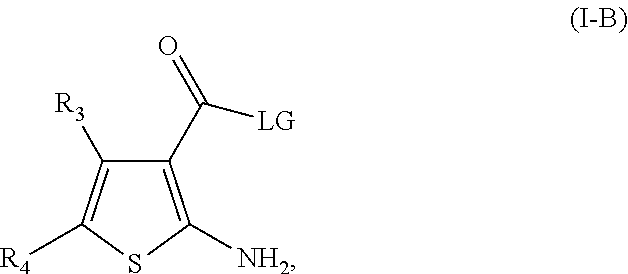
C1(C([LG])=O)=C([NH2])SC([R4])=C1[R3]
